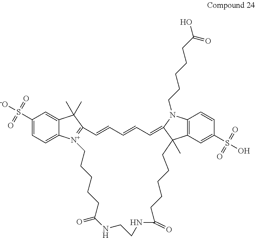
C1(S([-O])(=O)=O)=CC=C2C(=C1)C(C)(C)C1=[N+]2CCCCCC(=O)NCCNC(=O)CCCCCC2(C)C3=C(C=CC(S(O)(=O)=O)=C3)N(CCCCCC(O)=O)C2=CC=CC=C1
